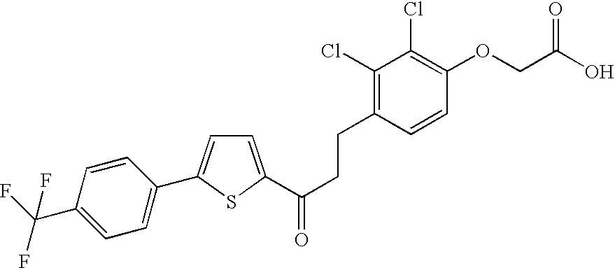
C(CCC1=C(Cl)C(Cl)=C(OCC(O)=O)C=C1)(=O)C1=CC=C(C2=CC=C(C(F)(F)F)C=C2)S1
